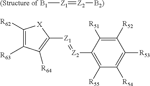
[(Structure of B1][Z1]=[Z2][B2)].C1([R62])=C([R63])C([R64])=C([Z1]=[Z2]C2=C([R55])C([R54])=C([R53])C([R52])=C2[R51])[X]1
